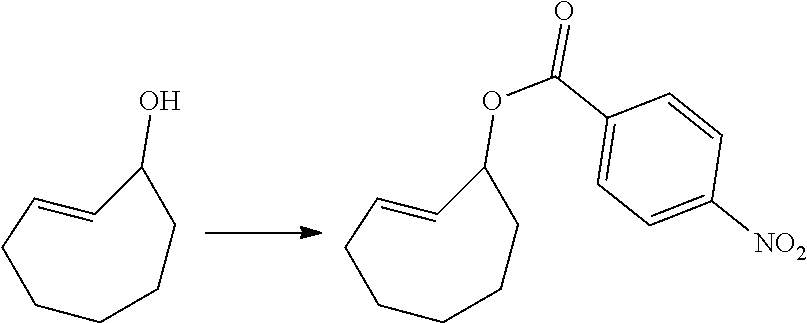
C1=CC(O)CCCCC1.C1=CC(OC(C2=CC=C([NO2])C=C2)=O)CCCCC1
